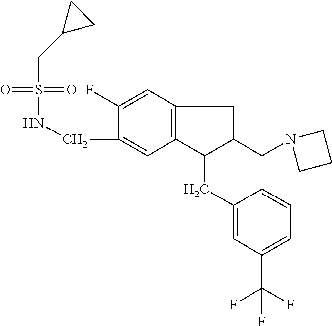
S(=O)(=O)(NCC1=CC2=C(C=C1F)CC(CN1CCC1)C2CC1=CC(C(F)(F)F)=CC=C1)CC1CC1
